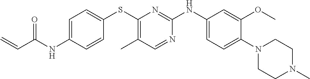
C1=C(NC(=O)C=C)C=CC(SC2=C(C)C=NC(NC3=CC=C(N4CCN(C)CC4)C(OC)=C3)=N2)=C1
